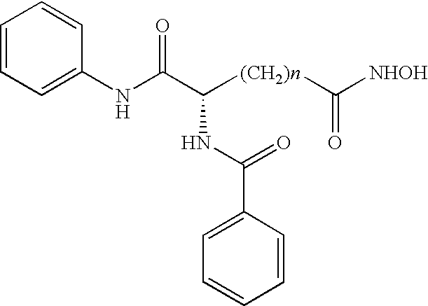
C1=CC=C(NC(C([(CH2)n]C([NHOH])=O)NC(C2=CC=CC=C2)=O)=O)C=C1
